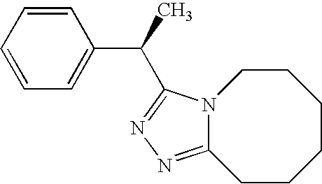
C1=CC=CC=C1C(C)C1=NN=C2N1CCCCCC2
